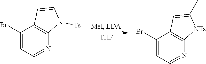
BrC1=CC=NC2=C1C=C(C)[NTs]2.BrC1=CC=NC2=C1C=CN2[Ts].[THF]
